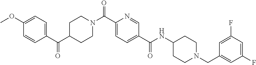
C1CN(C(C2=CC=C(C(=O)NC3CCN(CC4=CC(F)=CC(F)=C4)CC3)C=N2)=O)CCC1C(C1=CC=C(OC)C=C1)=O
